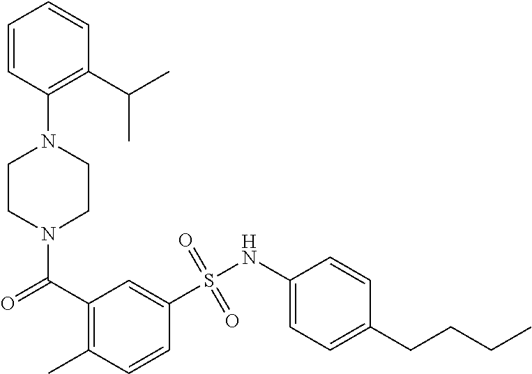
N1(C(=O)C2=C(C)C=CC(S(NC3=CC=C(CCCC)C=C3)(=O)=O)=C2)CCN(C2=C(C(C)C)C=CC=C2)CC1
